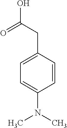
C1=C(CC(O)=O)C=CC(N(C)C)=C1
